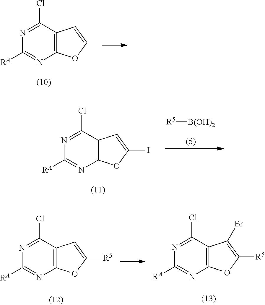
N1=C(Cl)C2=C(N=C1[RA])OC=C2.[R5][B(OH)2].N1=C(Cl)C2=C(N=C1[RA])OC(I)=C2.N1=C(Cl)C2=C(N=C1[RA])OC([R5])=C2.N1=C(Cl)C2=C(N=C1[RA])OC([R5])=C2Br
